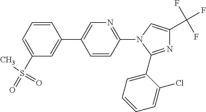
C1=CC=C(S(C)(=O)=O)C=C1C1=CN=C(N2C=C(C(F)(F)F)N=C2C2=CC=CC=C2Cl)C=C1
